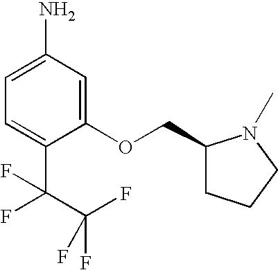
C1=C(C(C(F)(F)F)(F)F)C(OCC2CCCN2C)=CC(N)=C1
